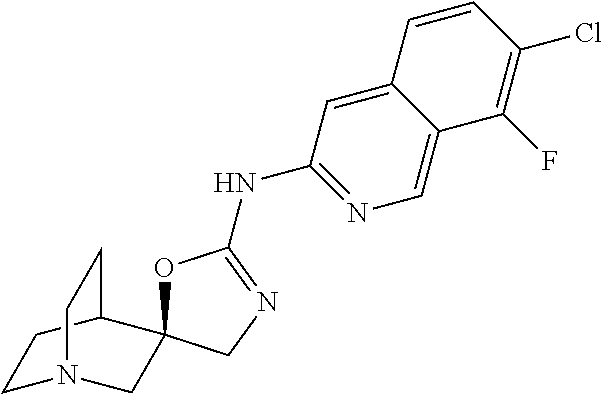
C12=CC(NC3=NCC4(O3)CN3CCC4CC3)=NC=C1C(F)=C(Cl)C=C2
